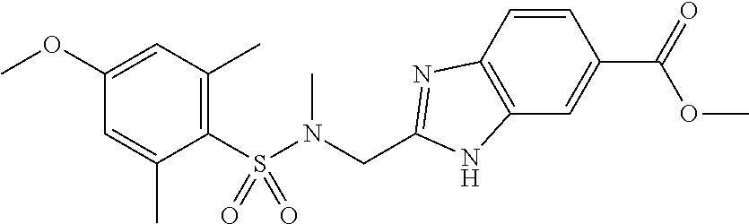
C1(S(N(CC2=NC3=C(N2)C=C(C(=O)OC)C=C3)C)(=O)=O)=C(C)C=C(OC)C=C1C
